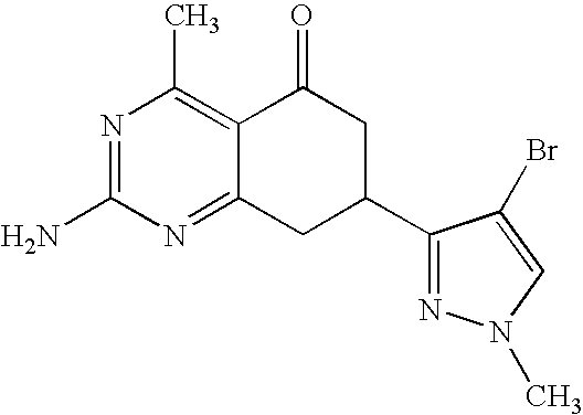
N1=C(N)N=C2C(=C1C)C(=O)CC(C1=NN(C)C=C1Br)C2
